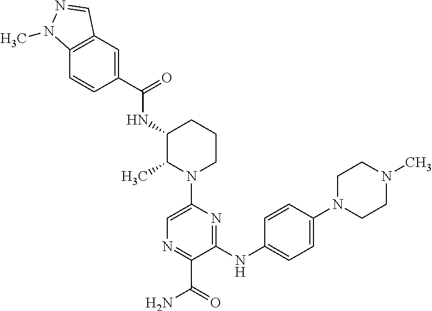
C12=C(C=CC(C(=O)NC3C(C)N(C4=CN=C(C(=O)N)C(NC5=CC=C(N6CCN(C)CC6)C=C5)=N4)CCC3)=C1)N(C)N=C2
